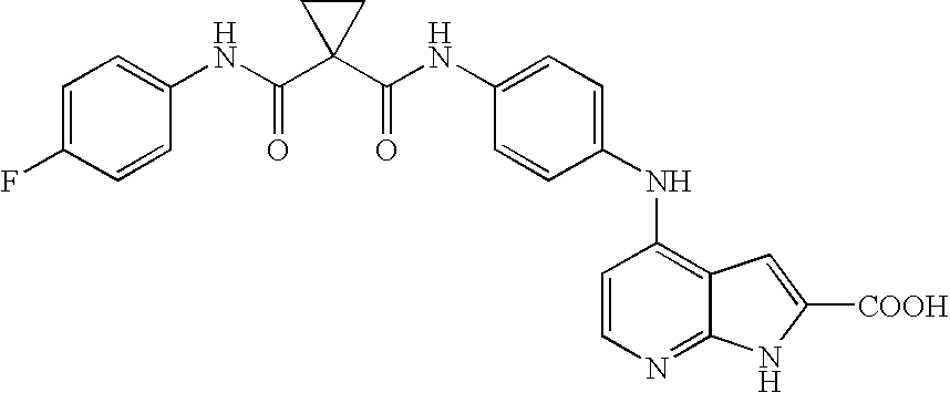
C1(NC(C2(C(NC3=CC=C(F)C=C3)=O)CC2)=O)=CC=C(NC2=C3C(=NC=C2)NC([COOH])=C3)C=C1
